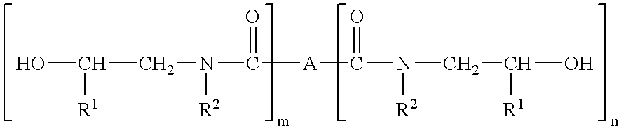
OC(CN(C([A]C(N(CC(O)[R1])[R2])=O)=O)[R2])[R1]
